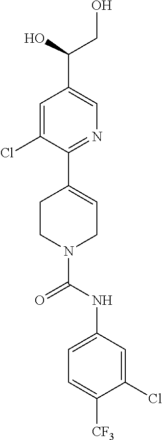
C1=C(Cl)C(C2=CCN(C(NC3=CC=C([CF3])C(Cl)=C3)=O)CC2)=NC=C1C(O)CO
